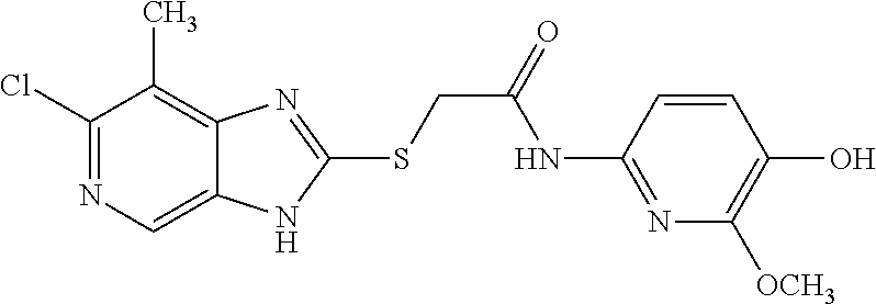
C1(Cl)=NC=C2C(=C1C)N=C(SCC(NC1=NC([OCH3])=C(O)C=C1)=O)N2
